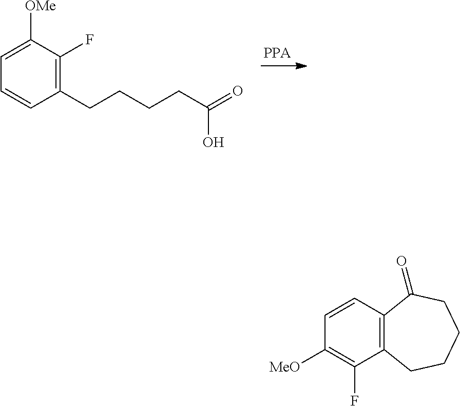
C1=C([OMe])C(F)=C(CCCCC(=O)O)C=C1.C1=CC2=C(C(F)=C1[MeO])CCCCC2=O
